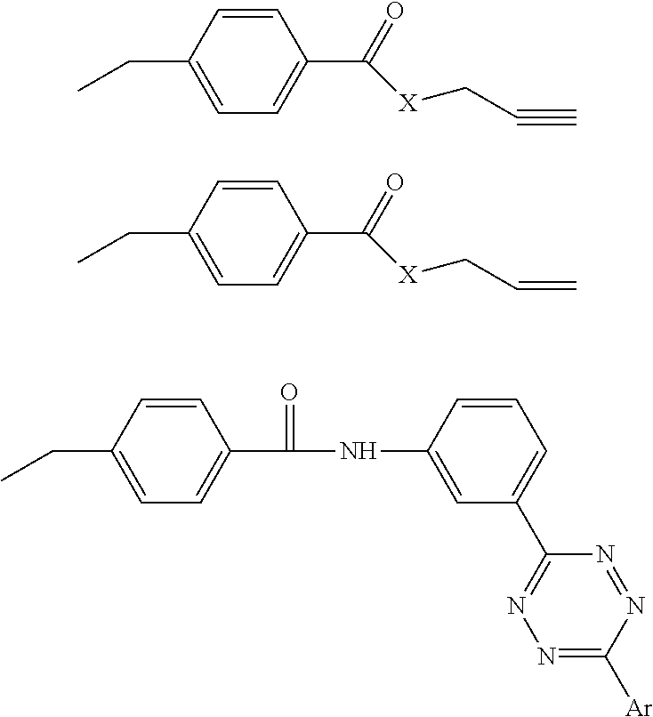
CCC1=CC=C(C(=O)[X]CC#C)C=C1.CCC1=CC=C(C(=O)[X]CC=C)C=C1.CCC1=CC=C(C(NC2=CC(C3=NN=C([Ar])N=N3)=CC=C2)=O)C=C1
